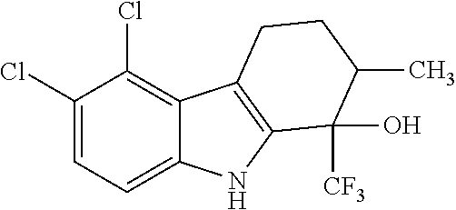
C1(Cl)=CC=C2C(=C1Cl)C1=C(N2)C([CF3])(O)C(C)CC1
